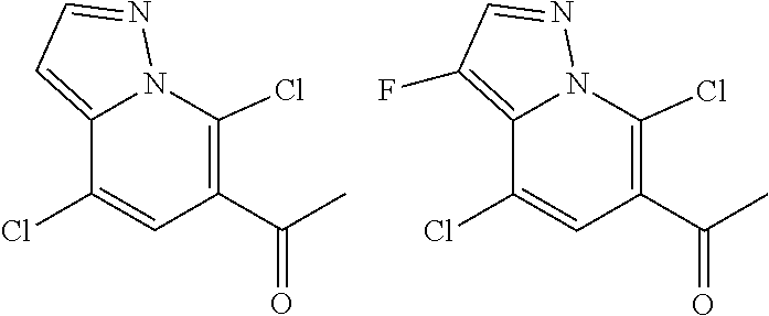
N1=CC=C2C(Cl)=CC(C(C)=O)=C(Cl)N12.N1=CC(F)=C2C(Cl)=CC(C(C)=O)=C(Cl)N12
